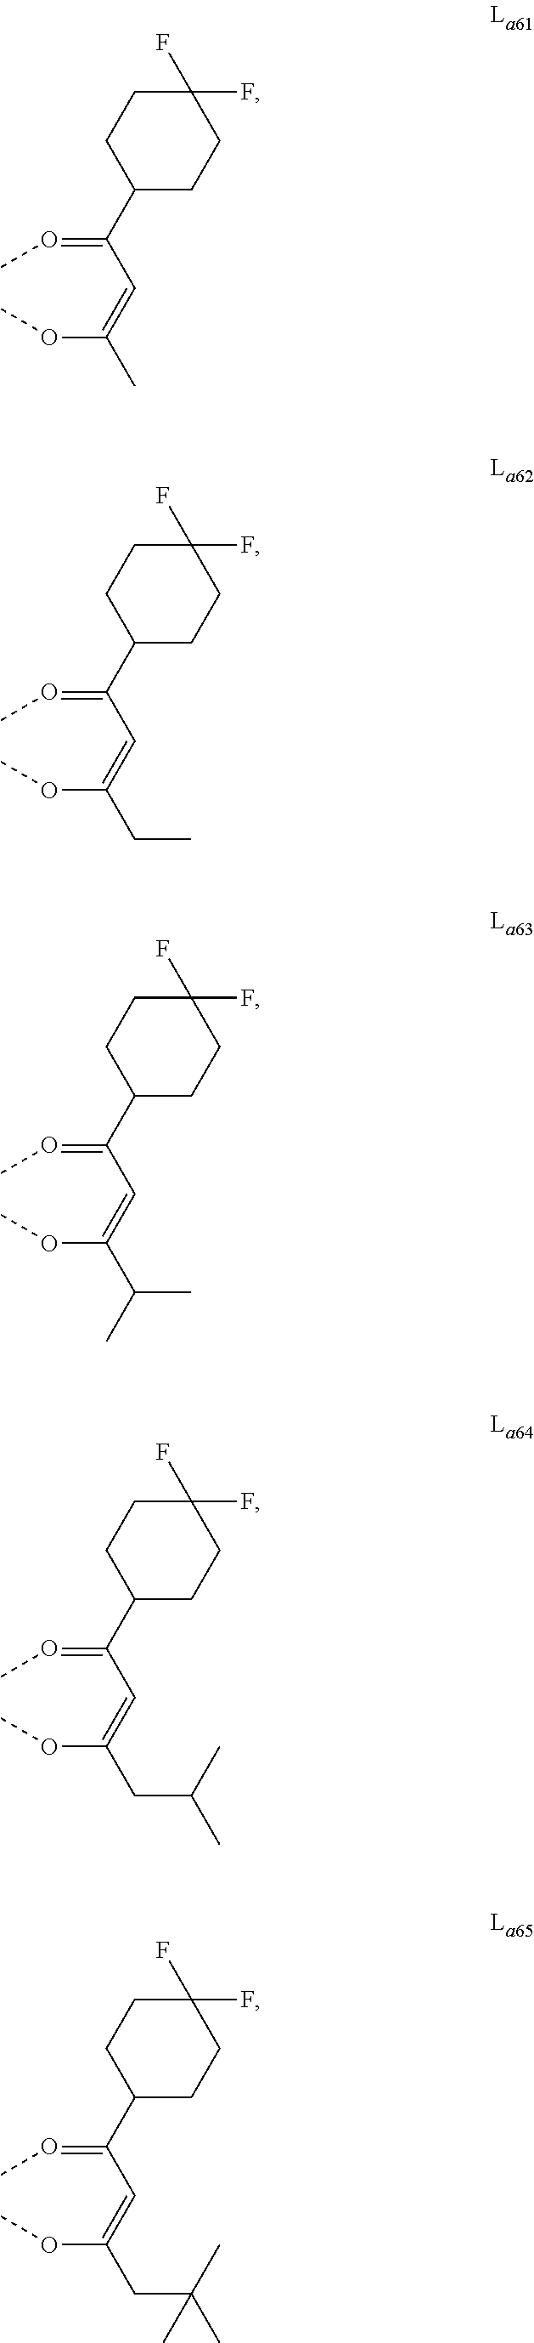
O(C(=CC(=OC)C1CCC(F)(F)CC1)C)C.O(C(=CC(=OC)C1CCC(F)(F)CC1)CC)C.O(C(=CC(=OC)C1CCC(F)(F)CC1)C(C)C)C.O(C(=CC(=OC)C1CCC(F)(F)CC1)CC(C)C)C.O(C(=CC(=OC)C1CCC(F)(F)CC1)CC(C)(C)C)C
